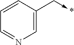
C1=CC(C->*)=CN=C1
